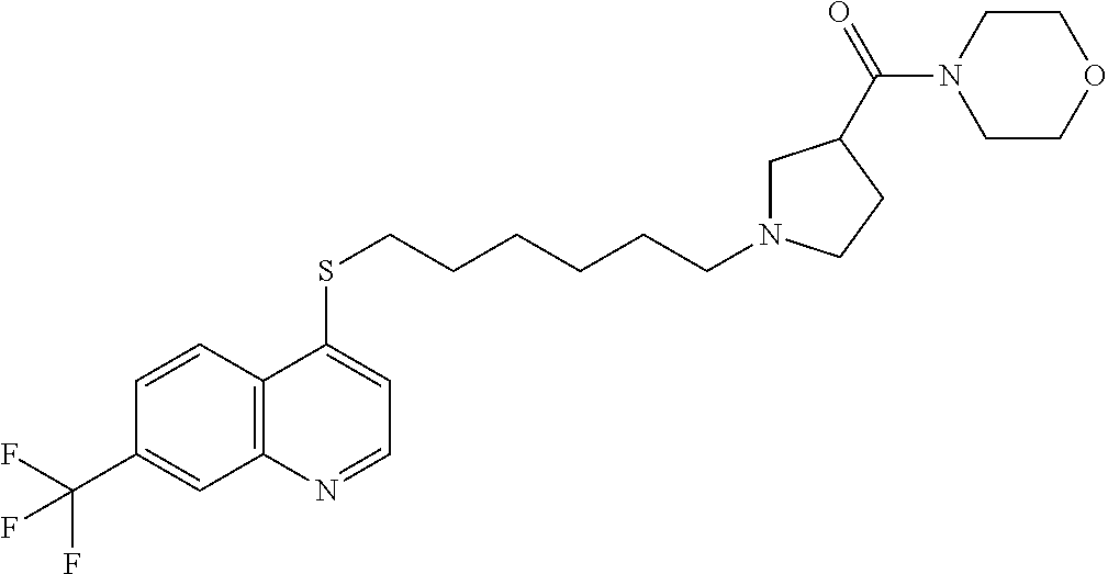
C12=C(C=CC(C(F)(F)F)=C1)C(SCCCCCCN1CC(C(=O)N3CCOCC3)CC1)=CC=N2
